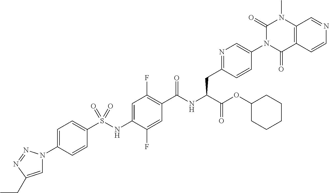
C1=C(N2C=C(CC)N=N2)C=CC(S(=O)(=O)NC2=CC(F)=C(C(=O)NC(C(OC3CCCCC3)=O)CC3=NC=C(N4C(=O)C5=C(N(C)C4=O)C=NC=C5)C=C3)C=C2F)=C1
